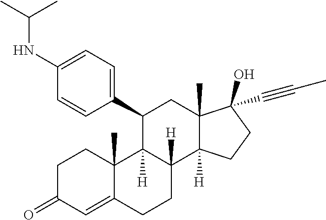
C1C(=O)C=C2C(C)(C1)C1([H])C([H])(CC2)C2([H])C(C)(CC1C1=CC=C(NC(C)C)C=C1)C(O)(C#CC)CC2
